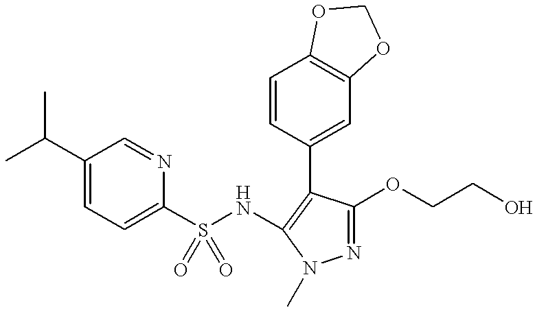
C1(C(C)C)=CC=C(S(NC2=C(C3=CC4=C(C=C3)OCO4)C(OCCO)=NN2C)(=O)=O)N=C1
